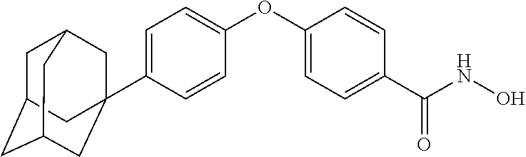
C1=C(C23CC4CC(CC(C2)C4)C3)C=CC(OC2=CC=C(C(NO)=O)C=C2)=C1
